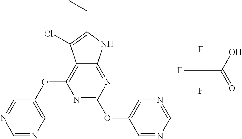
FC(C(O)=O)(F)F.C1(OC2=C3C(=NC(OC4=CN=CN=C4)=N2)NC(CC)=C3Cl)=CN=CN=C1
